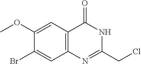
N1=C(CCl)NC(=O)C2=C1C=C(Br)C(OC)=C2
